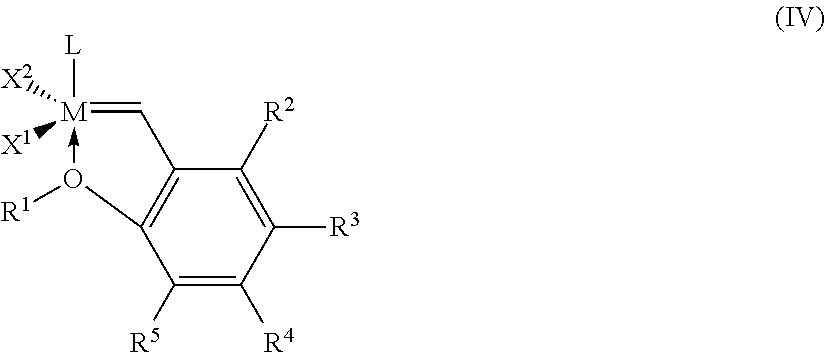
C12=C(C([R2])=C([R3])C([R4])=C1[R5])C=[M]([L])([X2])([X1])-O2[R1]
